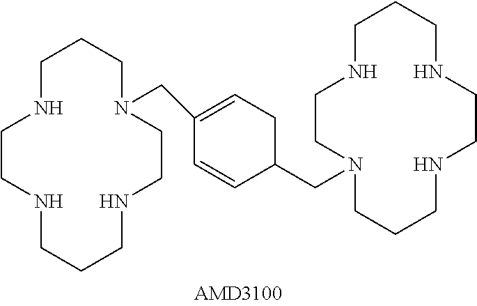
C1NCCNCCCNCCN(CC2=CCC(CN3CCNCCCNCCNCCC3)C=C2)CC1
